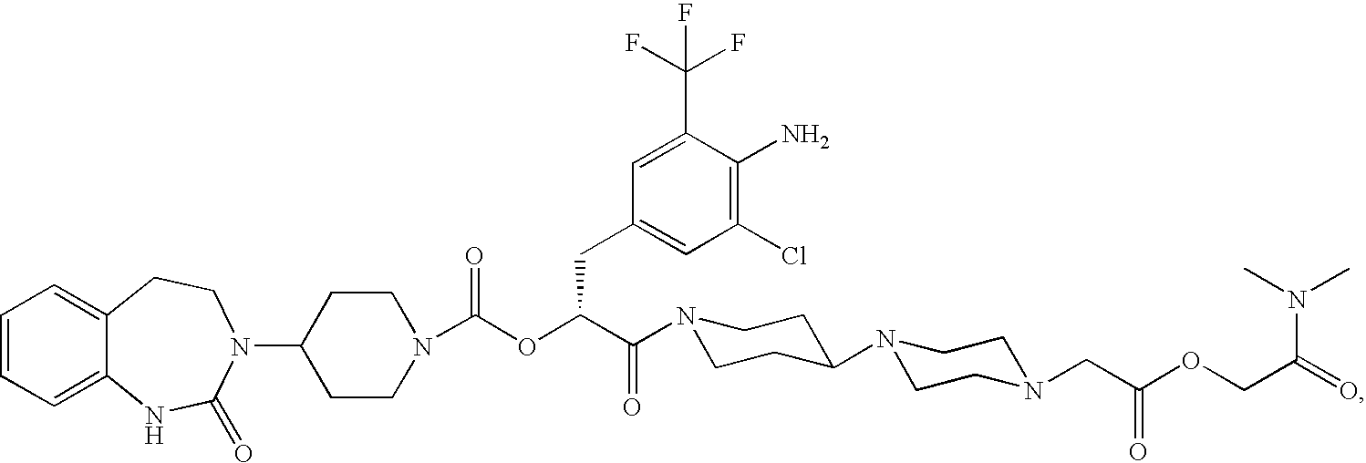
C1=CC=C2C(=C1)CCN(C1CCN(C(OC(C(=O)N3CCC(N4CCN(CC(OCC(N(C)C)=O)=O)CC4)CC3)CC3=CC(Cl)=C(N)C(C(F)(F)F)=C3)=O)CC1)C(=O)N2
